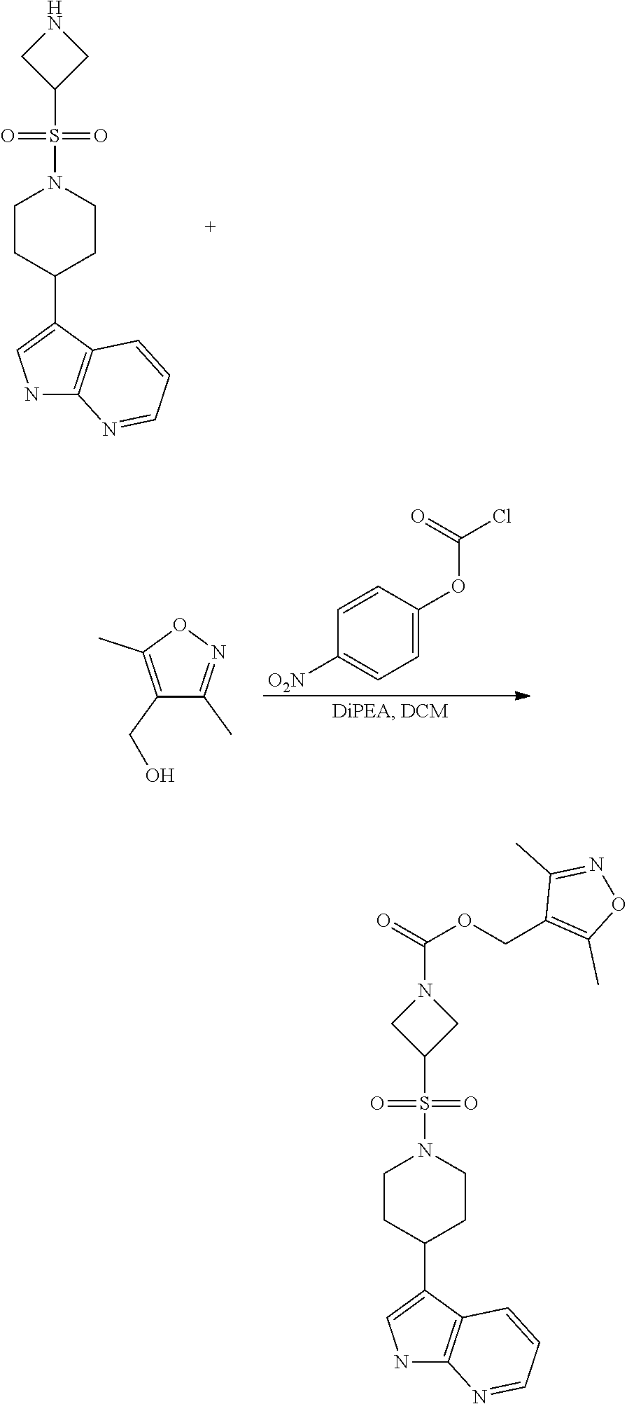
C1CC(C2=CNC3=C2C=CC=N3)CCN1S(C1CNC1)(=O)=O.C1=C(OC(Cl)=O)C=CC([O2N])=C1.C1(CO)=C(C)ON=C1C.C1CC(C2=CNC3=C2C=CC=N3)CCN1S(C1CN(C(OCC2=C(C)ON=C2C)=O)C1)(=O)=O
